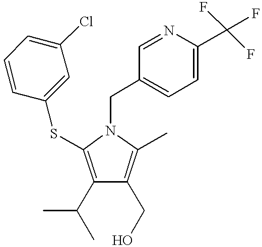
C1(C(C)C)=C(SC2=CC(Cl)=CC=C2)N(CC2=CC=C(C(F)(F)F)N=C2)C(C)=C1CO
